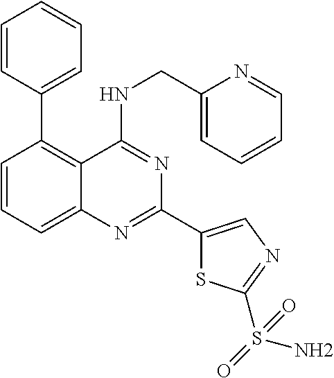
C1(C2=C3C(=CC=C2)N=C(C2=CN=C(S(N)(=O)=O)S2)N=C3NCC2=CC=CC=N2)=CC=CC=C1
